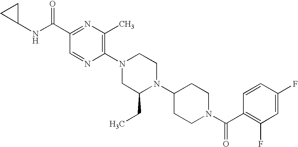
C1(C(NC2CC2)=O)=NC(C)=C(N2CC(CC)N(C3CCN(C(C4=C(F)C=C(F)C=C4)=O)CC3)CC2)N=C1
